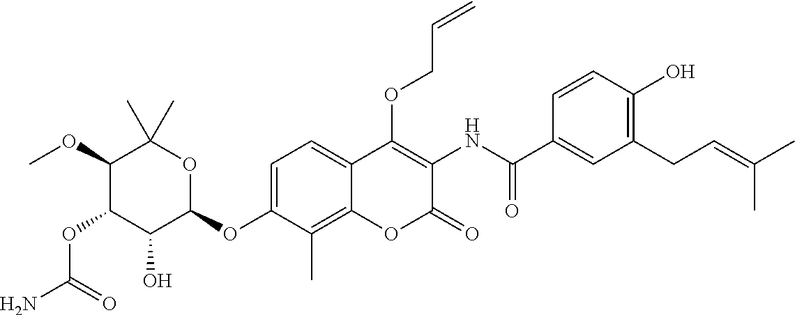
NC(=O)OC1C(O)C(OC2=CC=C3C(=C2C)OC(=O)C(NC(=O)C2=CC(CC=C(C)C)=C(O)C=C2)=C3OCC=C)OC(C)(C)C1OC
